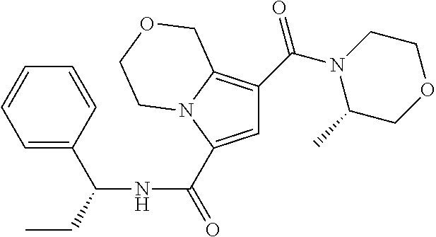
C1=C(C(=O)[NH]C(C2=CC=CC=C2)CC)N2C(=C1C(N1C(C)COCC1)=O)COCC2
